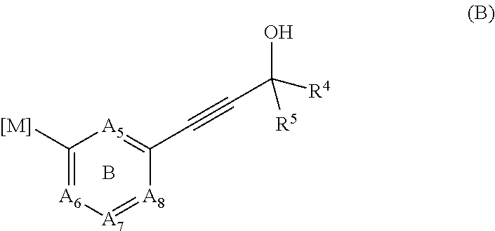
B.[[M]]C1=[A6][A7]=[A8]C(C#CC(O)([R4])[R5])=[A5]1
